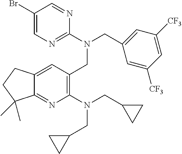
C1(N(CC2CC2)CC2CC2)=C(CN(CC2=CC([CF3])=CC([CF3])=C2)C2=NC=C(Br)C=N2)C=C2C(=N1)C(C)(C)CC2
